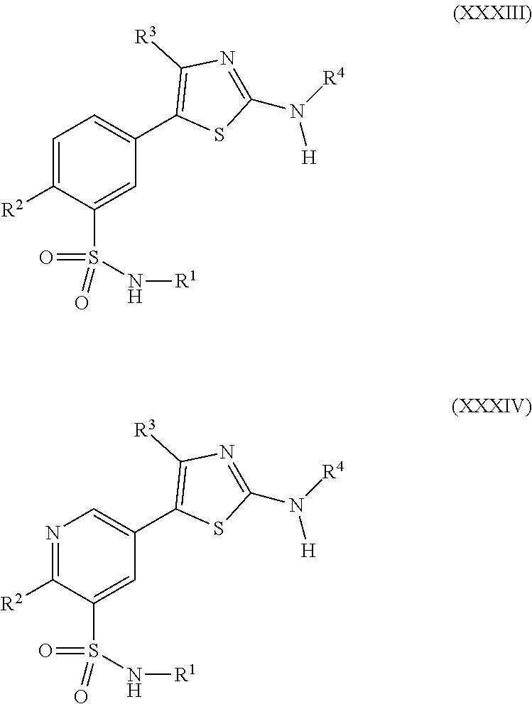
C1=C([R2])C(S(=O)(=O)N[R1])=CC(C2=C([R3])N=C(N([R4])[H])S2)=C1.N1=C([R2])C(S(=O)(=O)N[R1])=CC(C2=C([R3])N=C(N([R4])[H])S2)=C1
